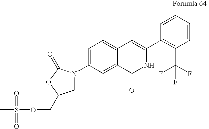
C1=CC=CC(C2=CC3=CC=C(N4CC(COS(=O)(=O)C)OC4=O)C=C3C(=O)N2)=C1C(F)(F)F
